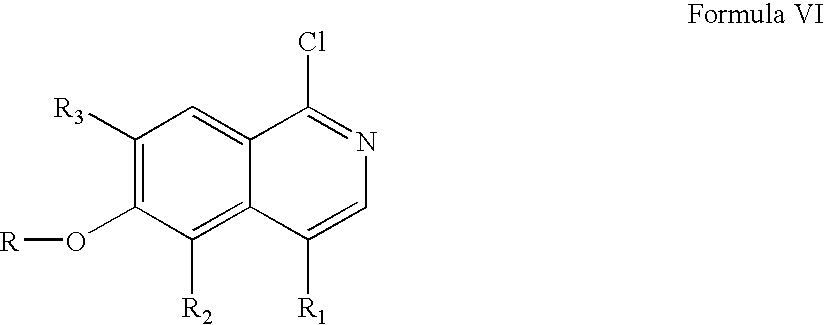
C1([R3])=C(O[R])C([R2])=C2C(=C1)C(Cl)=NC=C2[R1]
